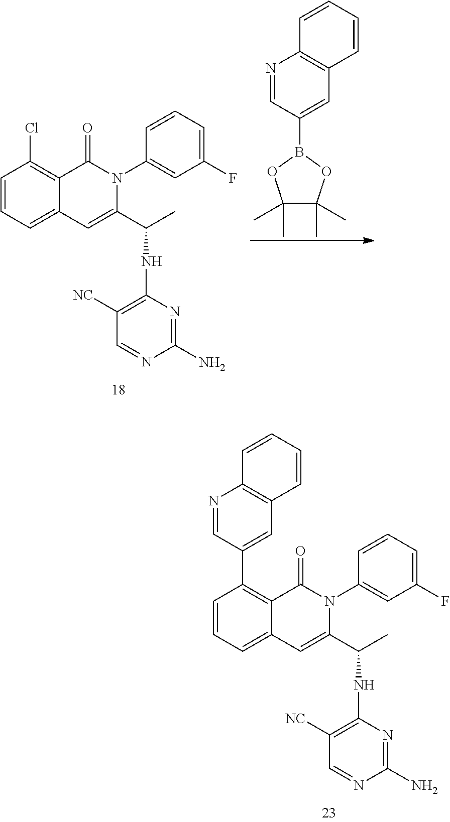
C1=CC=C(F)C=C1N1C(=O)C2=C(Cl)C=CC=C2C=C1C(C)NC1=C([NC])C=NC(N)=N1.C1(B2OC(C)(C)C(C)(C)O2)=CC2=C(N=C1)C=CC=C2.C1=CC=C(F)C=C1N1C(=O)C2=C(C3=CC4=C(N=C3)C=CC=C4)C=CC=C2C=C1C(C)NC1=C([NC])C=NC(N)=N1
